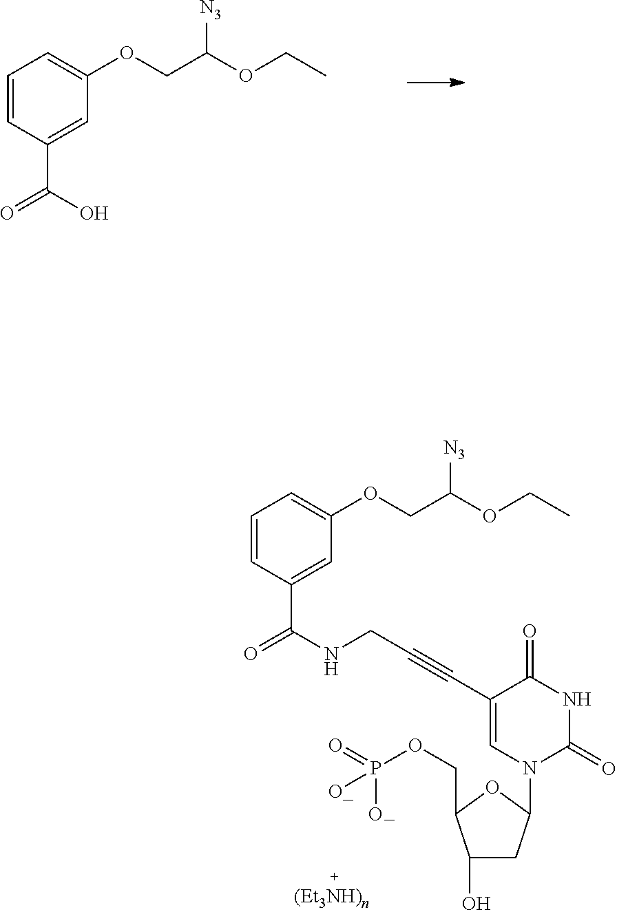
C1=CC(C(O)=O)=CC(OCC([N3])OCC)=C1.C1=CC(C(NCC#CC2=CN(C3CC(O)C(COP(O)(=O)O)O3)C(=O)NC2=O)=O)=CC(OCC([N3])OCC)=C1
